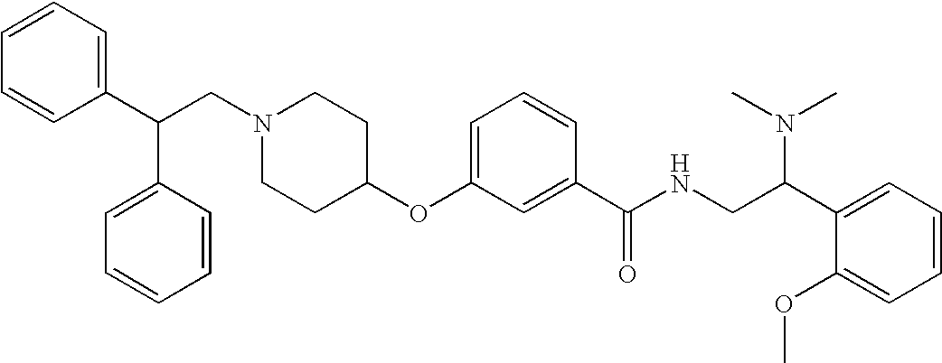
N1(CC(C2=CC=CC=C2)C2=CC=CC=C2)CCC(OC2=CC=CC(C(NCC(C3=CC=CC=C3OC)N(C)C)=O)=C2)CC1
